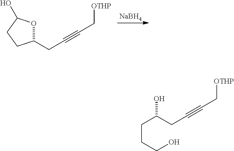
C1(CC#CC[OTHP])OC(O)CC1.[NaBH4].C(CCCO)(CC#CC[OTHP])O
